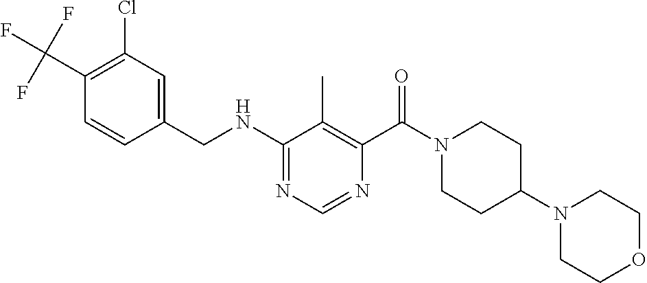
C1(NCC2=CC(Cl)=C(C(F)(F)F)C=C2)=NC=NC(C(N2CCC(N3CCOCC3)CC2)=O)=C1C
